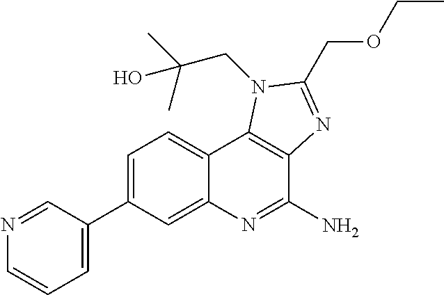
C1=C(C2=CC=CN=C2)C=C2C(=C1)C1=C(C(N)=N2)N=C(COCC)N1CC(C)(C)O
